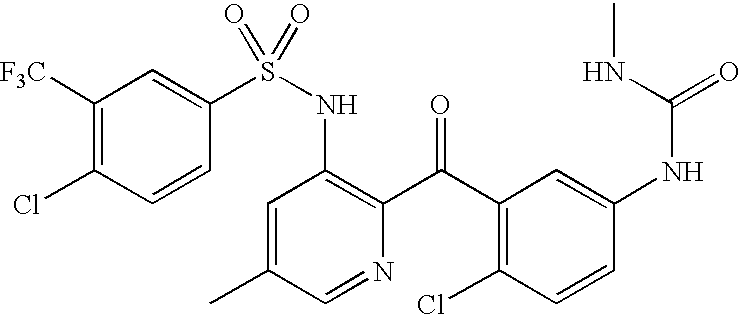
C1([F3C])=C(Cl)C=CC(S(NC2=C(C(C3=C(Cl)C=CC(NC(NC)=O)=C3)=O)N=CC(C)=C2)(=O)=O)=C1
